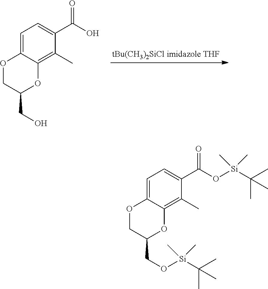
C12=C(C)C(C(O[Si](C(C)(C)C)(C)C)=O)=CC=C1OCC(CO[Si](C(C)(C)C)(C)C)O2.C12=C(C)C(C(O)=O)=CC=C1OCC(CO)O2
